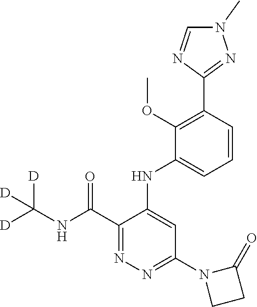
C1=CC(C2=NN(C)C=N2)=C(OC)C(NC2=CC(N3CCC3=O)=NN=C2C(NC([D])([D])[D])=O)=C1
